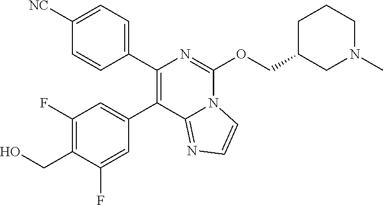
C1([NC])=CC=C(C2=C(C3=CC(F)=C(CO)C(F)=C3)C3=NC=CN3C(OCC3CN(C)CCC3)=N2)C=C1
